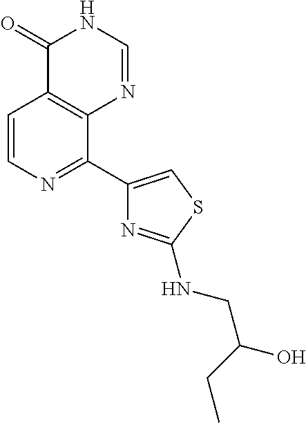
C1=CN=C(C2=CSC(NCC(CC)O)=N2)C2=C1C(=O)NC=N2
